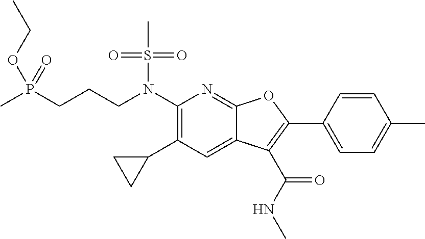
C(CN(C1=C(C2CC2)C=C2C(=N1)OC(C1=CC=C(C)C=C1)=C2C(NC)=O)S(C)(=O)=O)CP(C)(OCC)=O
